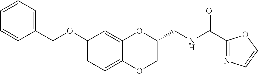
C1(OCC2=CC=CC=C2)=CC=C2C(=C1)OC(CNC(C1=NC=CO1)=O)CO2
